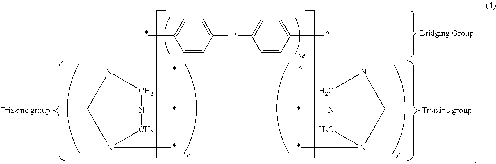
C1=CC([L]C2=CC=C(C)C=C2)=CC=C1C.C1N(C)CN(C)CN1C.C1N(C)CN(C)CN1C
